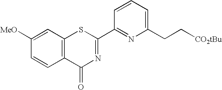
C1([MeO])=CC2=C(C=C1)C(=O)N=C(C1=NC(CC[CO2tBu])=CC=C1)S2
